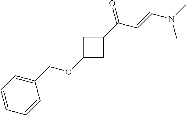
C1=CC(COC2CC(C(C=CN(C)C)=O)C2)=CC=C1
